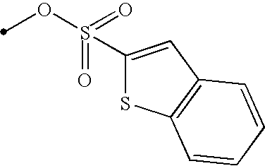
C1(S(=O)(OC)=O)=CC2=C(S1)C=CC=C2
